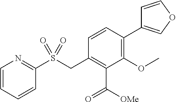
C1=CC=CC(S(CC2=C(C(=O)[OMe])C(OC)=C(C3=COC=C3)C=C2)(=O)=O)=N1
